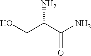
OCC(C(N)=O)N
